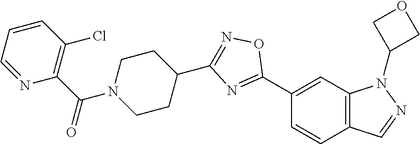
C1(C2=NC(C3CCN(C(C4=C(Cl)C=CC=N4)=O)CC3)=NO2)=CC2=C(C=C1)C=NN2C1COC1
